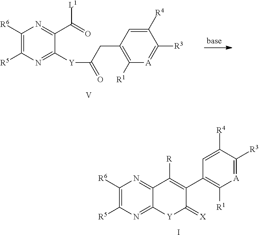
C1([R6])=C([R5])N=C2C(=N1)C([R])=C(C1=C([R1])[A]=C([R3])C([R4])=C1)C(=[X])[Y]2.I.C1([R6])=C([R5])N=C([Y]C(CC2=C([R1])[A]=C([R3])C([R4])=C2)=O)C(C(=O)[L1])=N1.[V]
